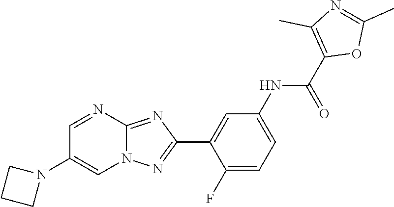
C1(F)=CC=C(NC(C2=C(C)N=C(C)O2)=O)C=C1C1=NN2C(=N1)N=CC(N1CCC1)=C2
